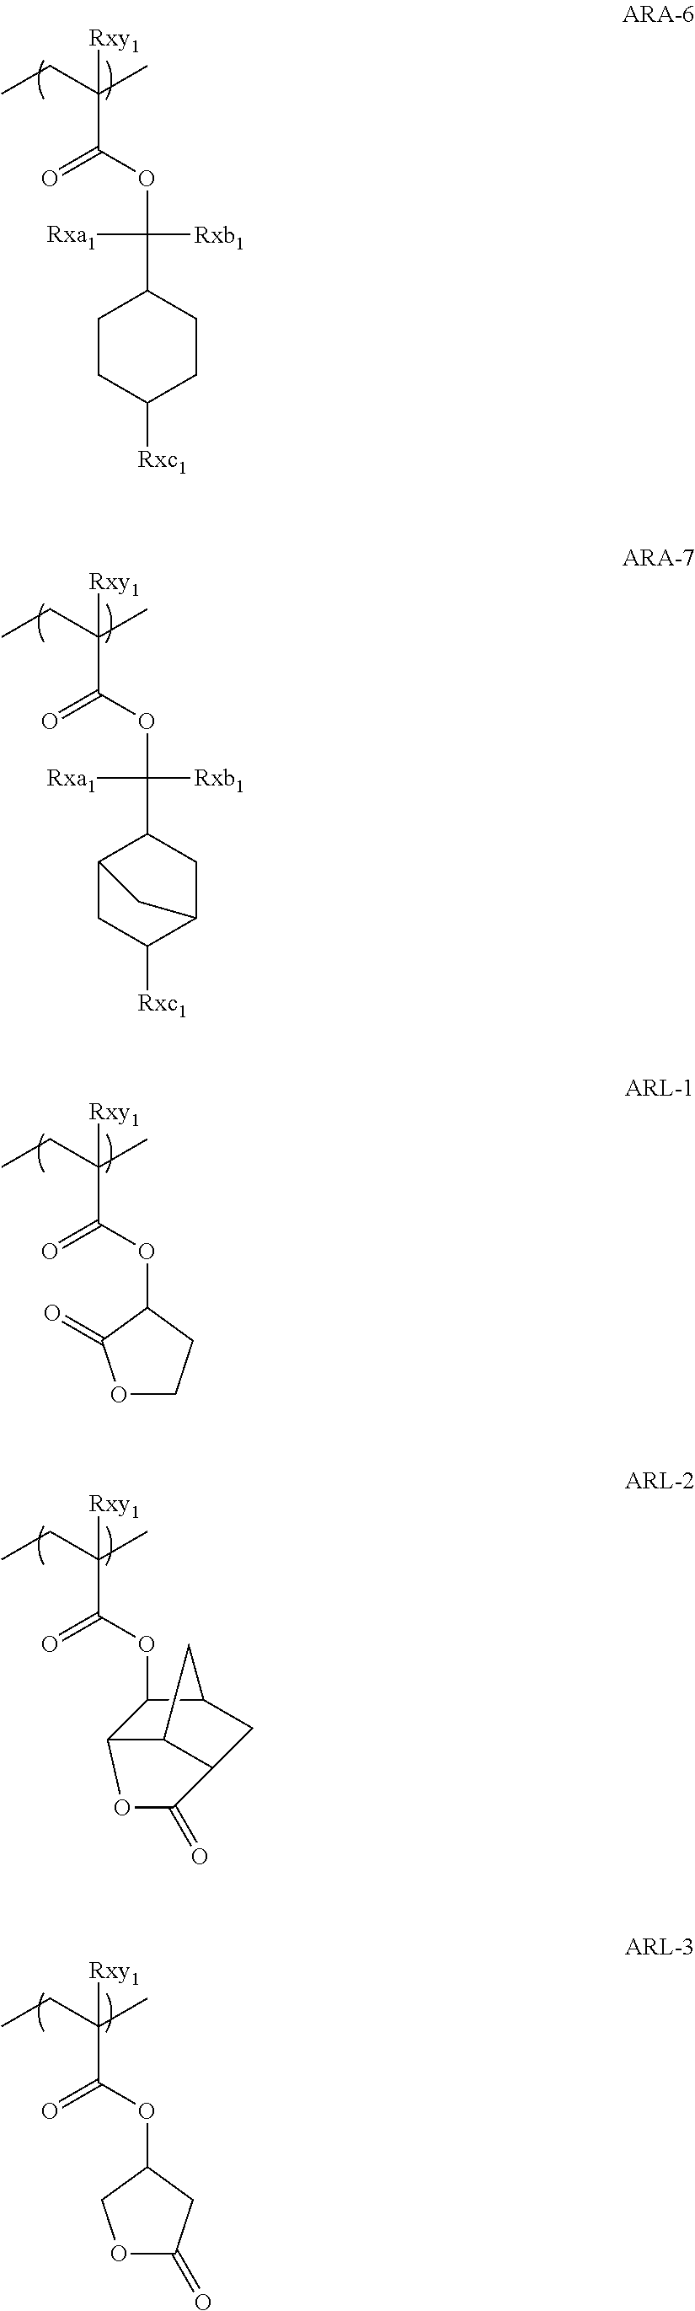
[Rxy1]C(C(=O)OC([Rxb1])([Rxa1])C1CCC([Rxc1])CC1)(C)CC.[Rxy1]C(C(=O)OC([Rxb1])([Rxa1])C1CC2C([Rxc1])CC1C2)(C)CC.[Rxy1]C(C(=O)OC1CCOC1=O)(C)CC.[Rxy1]C(C(=O)OC1C2C3C(CC1C3)C(=O)O2)(C)CC.[Rxy1]C(C(=O)OC1CC(=O)OC1)(C)CC
